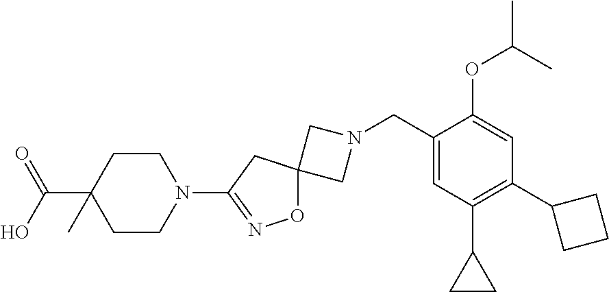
C1N(CC2=CC(C3CC3)=C(C3CCC3)C=C2OC(C)C)CC12ON=C(N1CCC(C(=O)O)(C)CC1)C2
